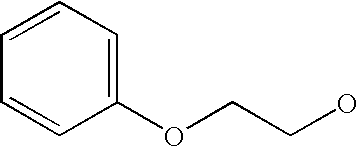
C1=CC=CC(OCCO)=C1
